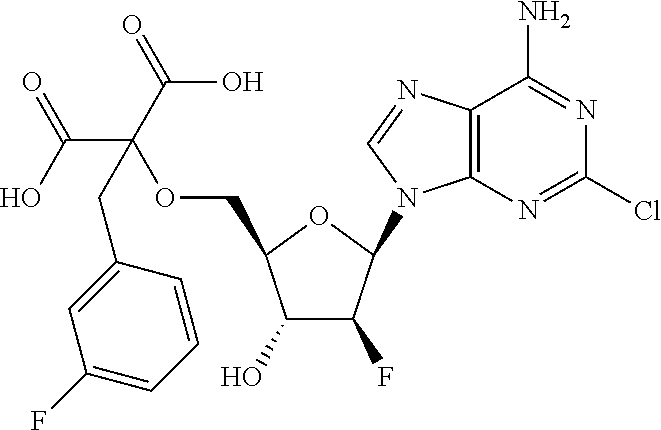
C1(O)C(F)C(N2C3=C(N=C2)C(N)=NC(Cl)=N3)OC1COC(C(=O)O)(CC1=CC(F)=CC=C1)C(O)=O
